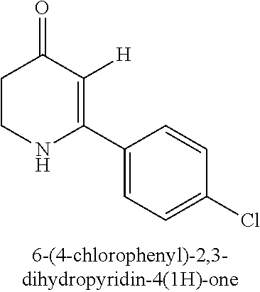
C1CNC(C2=CC=C(Cl)C=C2)=C([H])C1=O
